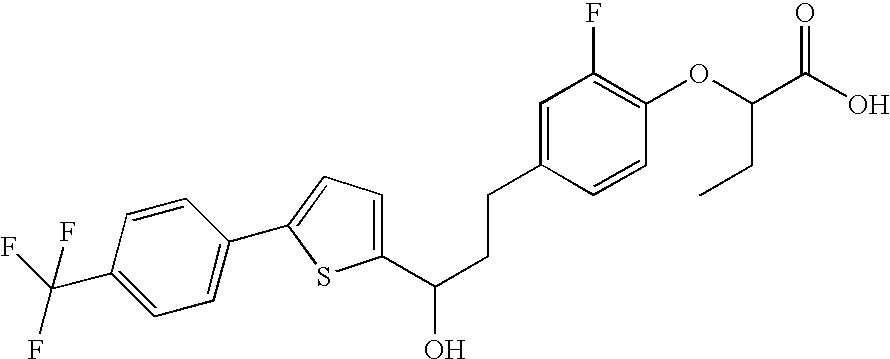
C1(C(CCC2=CC(F)=C(OC(C(=O)O)CC)C=C2)O)=CC=C(C2=CC=C(C(F)(F)F)C=C2)S1
